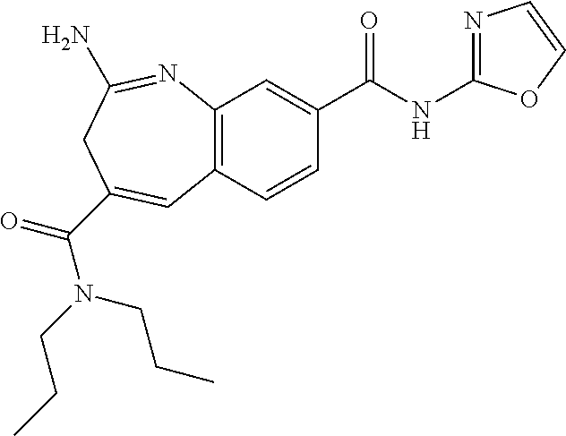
C12=C(C=CC(C(NC3=NC=CO3)=O)=C1)C=C(C(=O)N(CCC)CCC)CC(N)=N2
